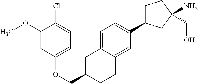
C1=C2C(=CC(C3CCC(CO)(N)C3)=C1)CCC(COC1=CC=C(Cl)C(OC)=C1)C2
